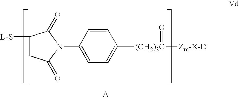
C1([L-S])CC(=O)N(C2=CC=C([(CH2)3C]([Zm-X-D])=O)C=C2)C1=O
